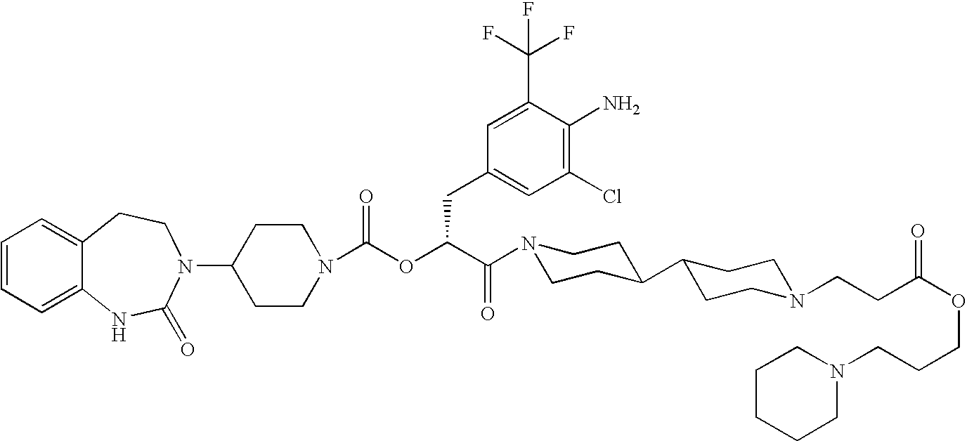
C1(N2C(=O)NC3=CC=CC=C3CC2)CCN(C(OC(C(=O)N2CCC(C3CCN(CCC(OCCCN4CCCCC4)=O)CC3)CC2)CC2=CC(Cl)=C(N)C(C(F)(F)F)=C2)=O)CC1
